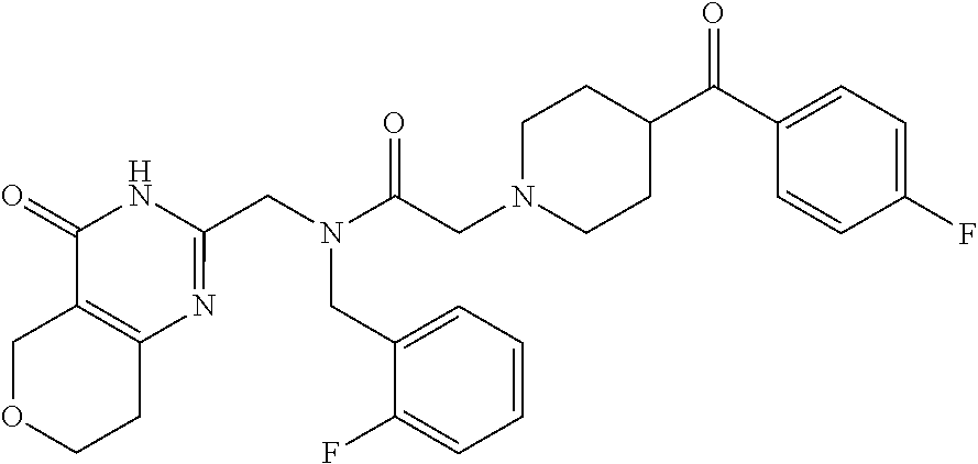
C12=C(COCC1)C(=O)NC(CN(C(CN1CCC(C(C3=CC=C(F)C=C3)=O)CC1)=O)CC1=CC=CC=C1F)=N2
